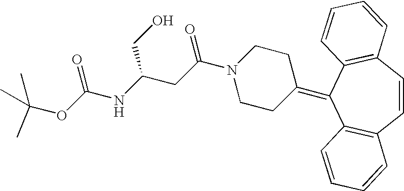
C1=CC2=C(C(=C3CCN(C(CC(NC(OC(C)(C)C)=O)CO)=O)CC3)C3=C1C=CC=C3)C=CC=C2
